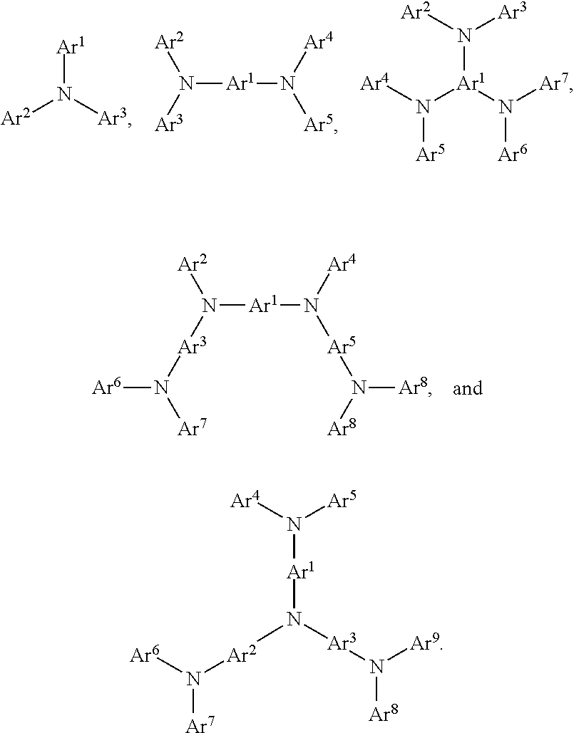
[Ar1]N([Ar3])[Ar2].N([Ar1]N([Ar5])[Ar4])([Ar3])[Ar2].[Ar1](N([Ar2])[Ar3])(N([Ar7])[Ar6])N([Ar4])[Ar5].N([Ar1]N([Ar5]N([Ar8])[Ar8])[Ar4])([Ar3]N([Ar7])[Ar6])[Ar2].N([Ar1]N([Ar3]N([Ar8])[Ar9])[Ar2]N([Ar6])[Ar7])([Ar5])[Ar4]
